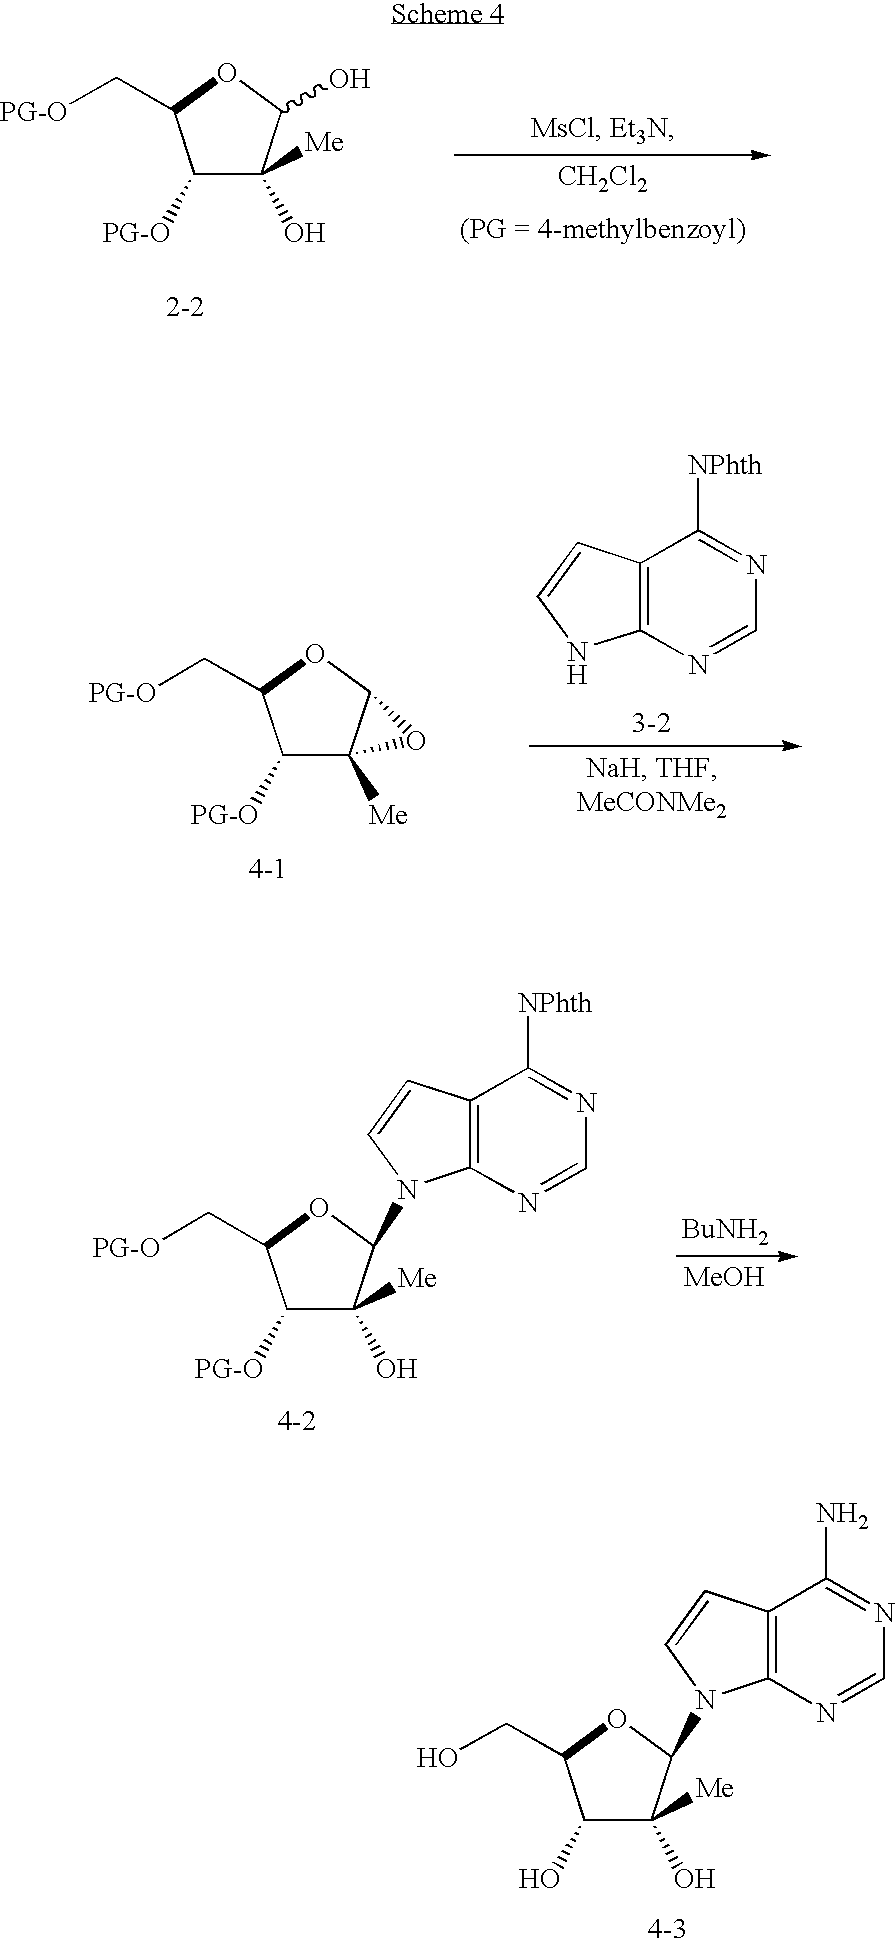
C(C1C(O)C(O)([Me])C(N2C3=C(C(N)=NC=N3)C=C2)O1)O.C([PG-O])C1C([PG-O])C(O)([Me])C(O)O1.[CH2Cl2].C([PG-O])C1C([PG-O])C2([Me])C(O1)O2.N1=CN=C([NPhth])C2=C1NC=C2.C([PG-O])C1C([PG-O])C(O)([Me])C(N2C3=C(C([NPhth])=NC=N3)C=C2)O1.[BuNH2].[MeOH]
